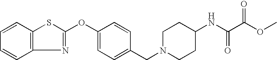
C1=CC2=C(C=C1)N=C(OC1=CC=C(CN3CCC(NC(C(OC)=O)=O)CC3)C=C1)S2
